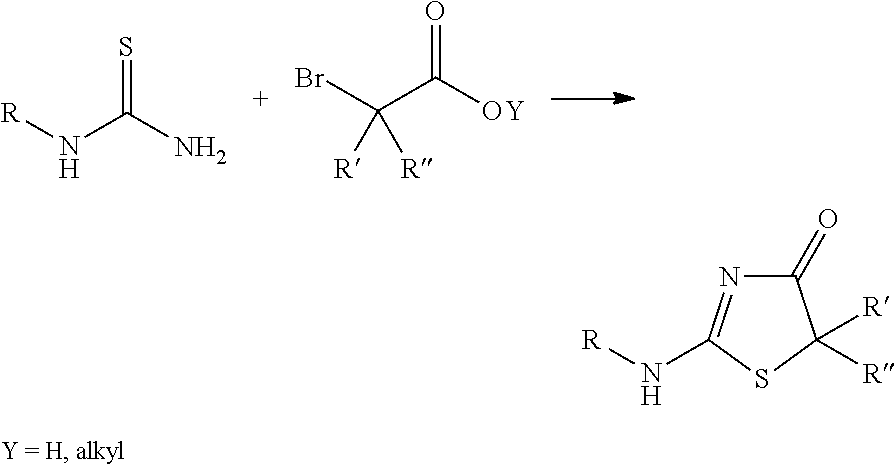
N(C(N)=S)[R].C(C([OY])=O)(Br)([R])[R].C1(=O)N=C(N[R])SC1([R])[R]
